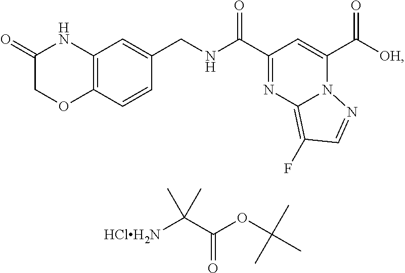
C(C1=NC2=C(F)C=NN2C(C(=O)[OH])=C1)(=O)NCC1=CC2=C(C=C1)OCC(=O)N2.[HClH2N]C(C(OC(C)(C)C)=O)(C)C
